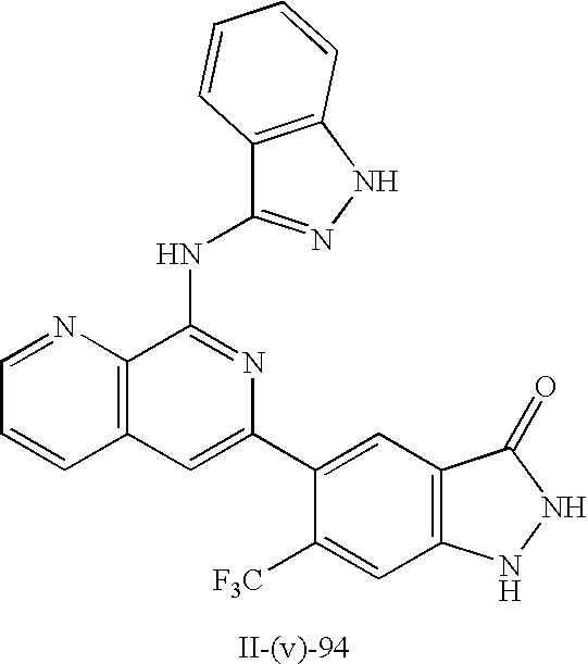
C12=C(NN=C1NC1=NC(C3=CC4=C(C=C3[F3C])NNC4=O)=CC3=C1N=CC=C3)C=CC=C2
